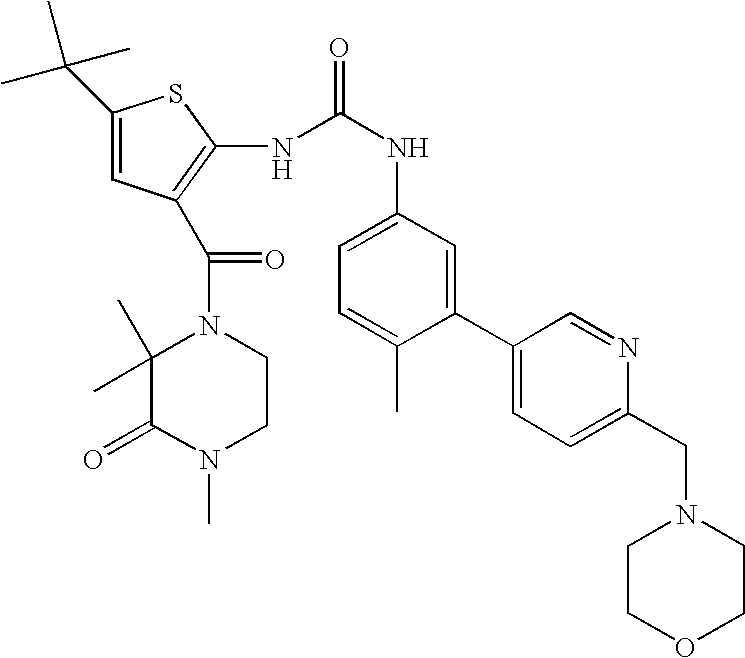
C1(C(C)(C)C)=CC(C(N2C(C)(C)C(=O)N(C)CC2)=O)=C(NC(=O)NC2=CC=C(C)C(C3=CC=C(CN4CCOCC4)N=C3)=C2)S1
